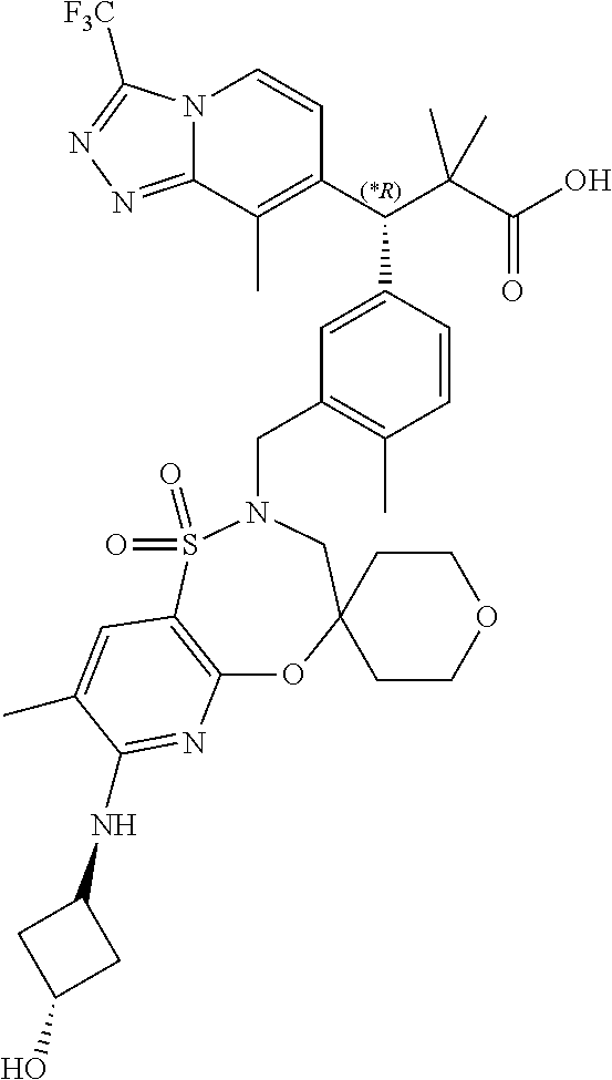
N12C(=NN=C1[F3C])C(C)=C(C(C(C(O)=O)(C)C)C1=CC(CN3CC4(CCOCC4)OC4=C(S3(=O)=O)C=C(C)C(NC3CC(O)C3)=N4)=C(C)C=C1)C=C2
